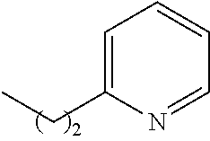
C1=C(CC)N=CC=C1
